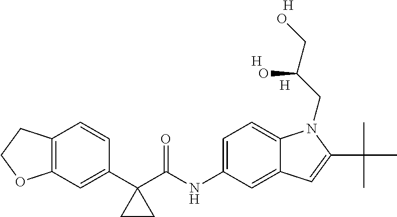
C1(C2(C(NC3=CC=C4C(=C3)C=C(C(C)(C)C)N4CC(CO)O)=O)CC2)=CC2=C(C=C1)CCO2.[H].[H].[H]
